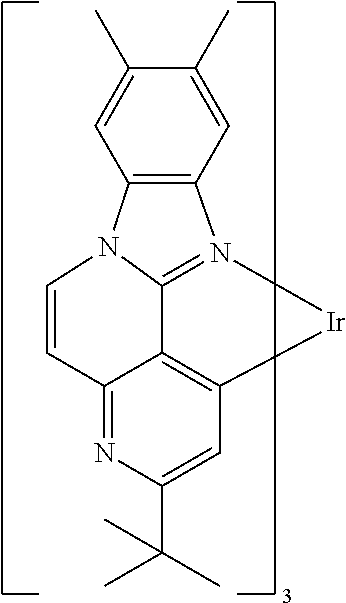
N12=C3C4=C([Ir]1)C=C(C(C)(C)C)N=C4C=CN3C1=C2C=C(C)C(C)=C1
